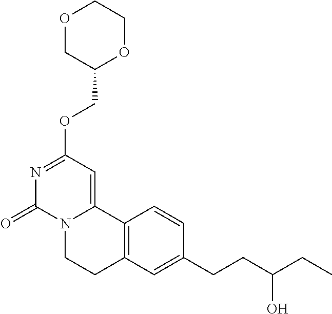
O1CC(COC2=NC(=O)N3C(=C2)C2=C(CC3)C=C(CCC(CC)O)C=C2)OCC1
